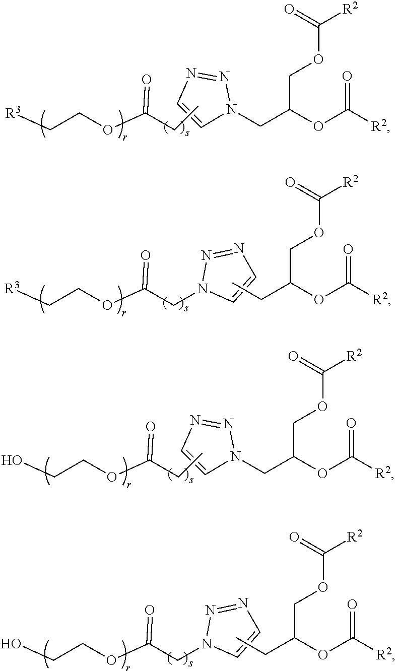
N1(CC(OC([R2])=O)COC([R2])=O)N=NC=C1.[R3]CCOC(CC)=O.C1=CN=NN1CC(OCC[R3])=O.C(OC([R2])=O)(COC([R2])=O)CC.OCCOC(CC)=O.N1=NC=CN1CC(OC([R2])=O)COC([R2])=O.C1=CN=NN1CC(OCCO)=O.C(OC([R2])=O)(COC([R2])=O)CC
